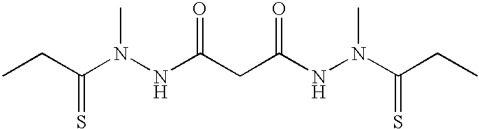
CCC(N(NC(CC(NN(C(CC)=S)C)=O)=O)C)=S
